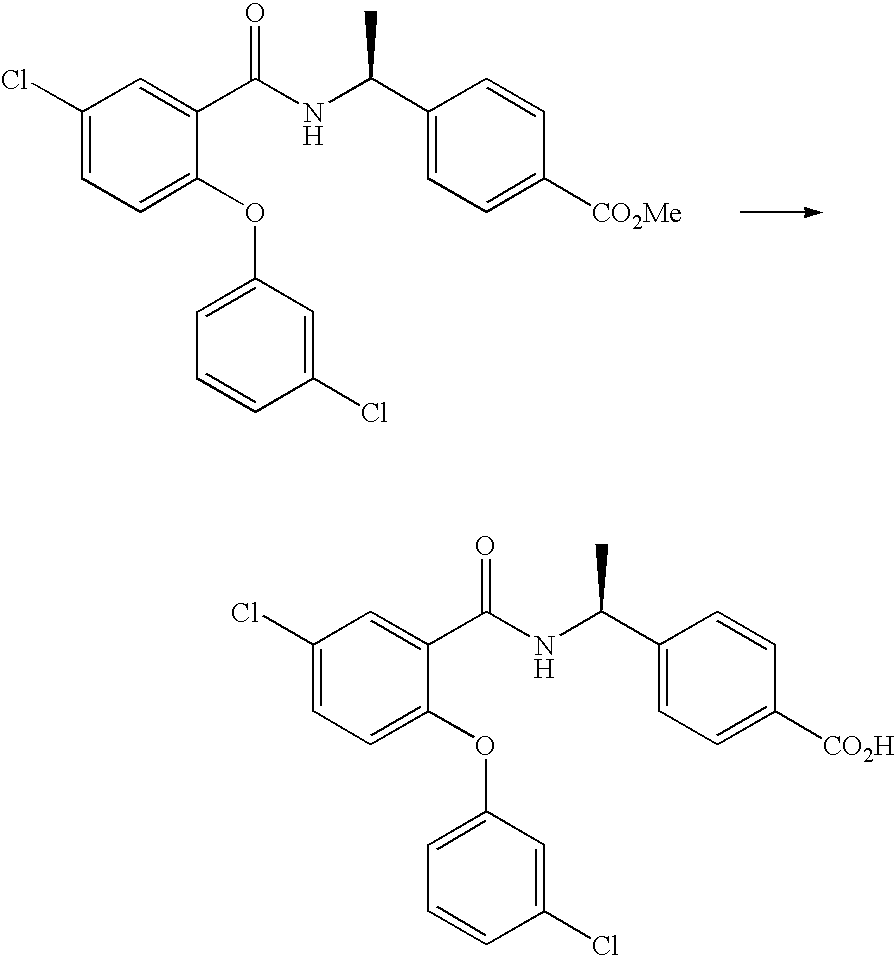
C1(Cl)=CC=C(OC2=CC=CC(Cl)=C2)C(C(NC(C2=CC=C([CO2Me])C=C2)C)=O)=C1.C1(Cl)=CC=C(OC2=CC=CC(Cl)=C2)C(C(NC(C2=CC=C([CO2H])C=C2)C)=O)=C1
